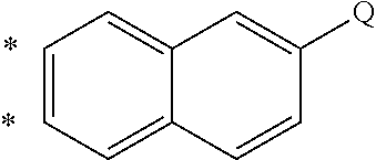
C1=CC=C2C(=C1)C=C([Q])C=C2
